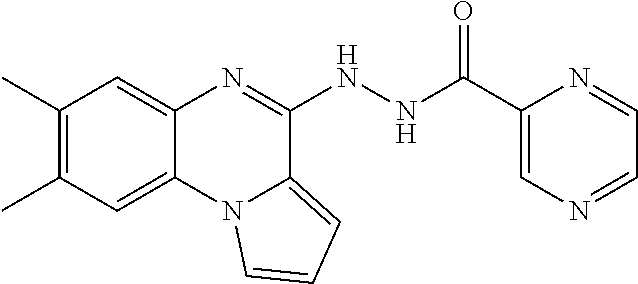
C1(C)=C(C)C=C2C(=C1)N=C(NNC(C1=CN=CC=N1)=O)C1=CC=CN21
